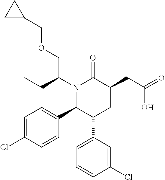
N1(C(CC)COCC2CC2)C(C2=CC=C(Cl)C=C2)C(C2=CC=CC(Cl)=C2)CC(CC(=O)O)C1=O
